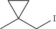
CC1(CI)CC1
